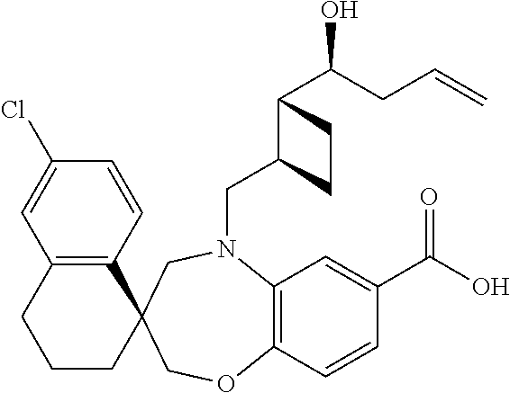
N1(CC2C(C(O)CC=C)CC2)C2=C(C=CC(C(=O)O)=C2)OCC2(C3=C(C=C(Cl)C=C3)CCC2)C1
